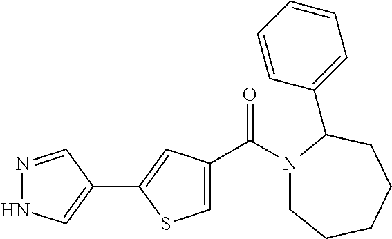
N1(C(C2=CSC(C3=CNN=C3)=C2)=O)CCCCCC1C1=CC=CC=C1
